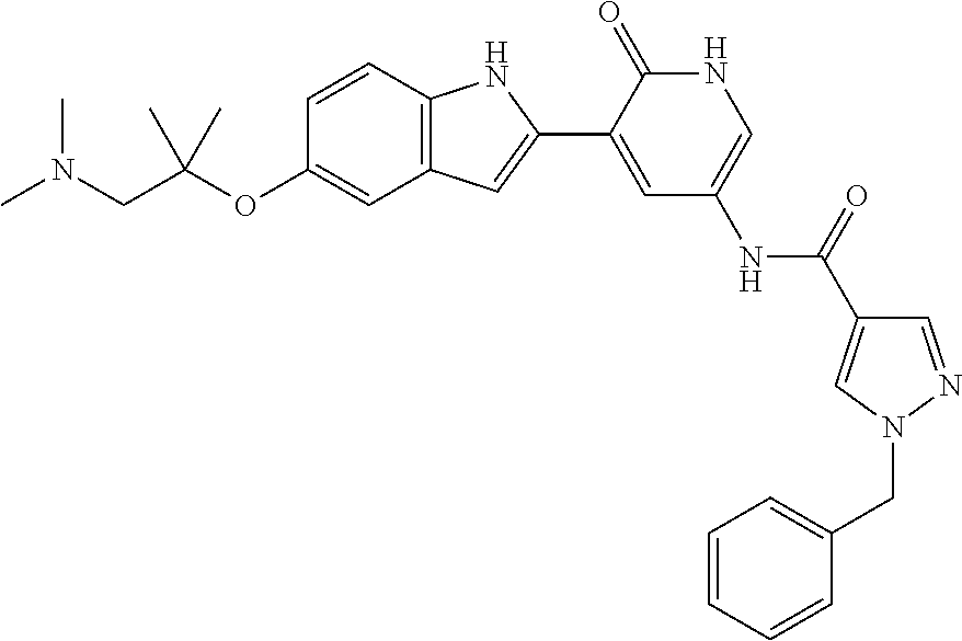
C(OC1=CC2=C(C=C1)NC(C1=CC(NC(C3=CN(CC4=CC=CC=C4)N=C3)=O)=CNC1=O)=C2)(CN(C)C)(C)C
